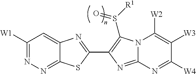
C12=NN=C([W1])C=C1N=C(C1=C(S([R1])=O)N3C(=N1)N=C([W4])C([W3])=C3[W2])S2
